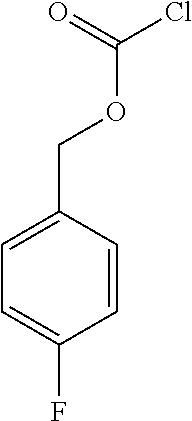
C1=CC(COC(=O)Cl)=CC=C1F
